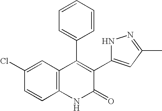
C1(Cl)=CC2=C(C=C1)NC(=O)C(C1=CC(C)=NN1)=C2C1=CC=CC=C1
